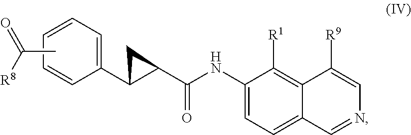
C1=CC=CC=C1C1CC1C(=O)NC1=CC=C2C(=C1[R1])C([R9])=CN=C2.CC([R8])=O
